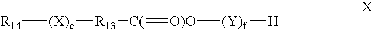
[R14][(X)e][R13][C(]=[O)O][(Y)f][H]
